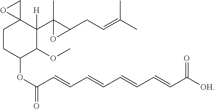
C1CC(OC(=O)C=CC=CC=CC=CC([OH])=O)C(OC)C(C2(C)C(CC=C(C)C)O2)([H])C12CO2
